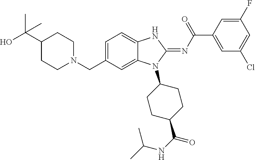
C1=C(CN2CCC(C(O)(C)C)CC2)C=C2C(=C1)NC(=NC(C1=CC(Cl)=CC(F)=C1)=O)N2C1CCC(C(NC(C)C)=O)CC1
